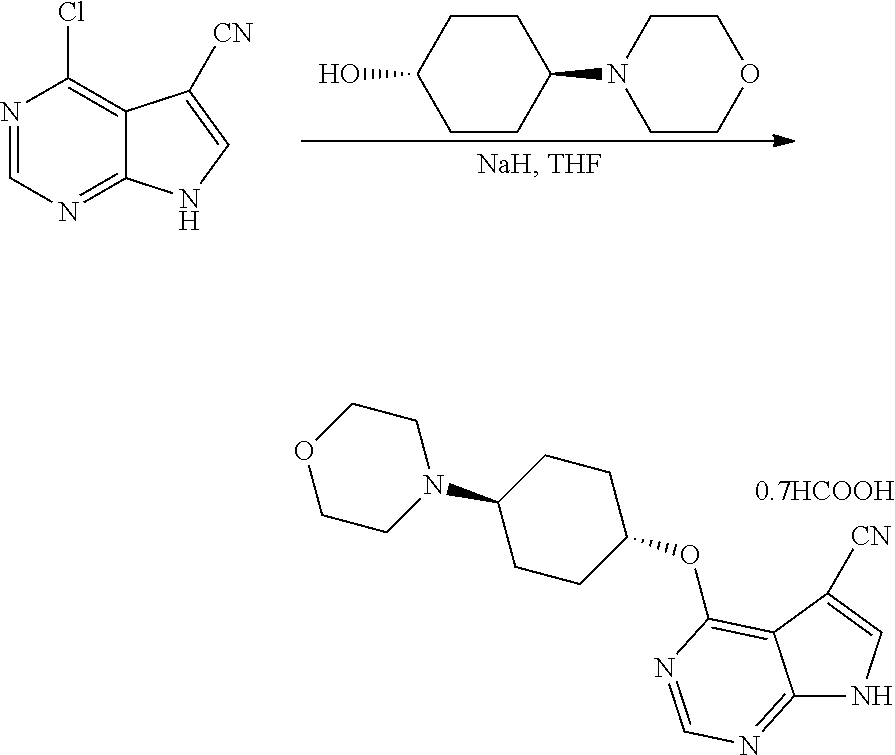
C12=C(Cl)N=CN=C1NC=C2[CN].C1(O)CCC(N2CCOCC2)CC1.C12=NC=NC(OC3CCC(N4CCOCC4)CC3)=C1C([CN])=CN2
